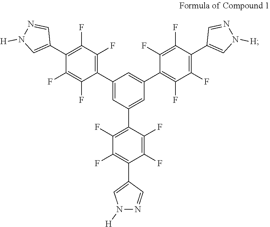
C1(C2=C(F)C(F)=C(C3=CN([H])N=C3)C(F)=C2F)=CC(C2=C(F)C(F)=C(C3=CN([H])N=C3)C(F)=C2F)=CC(C2=C(F)C(F)=C(C3=CN([H])N=C3)C(F)=C2F)=C1
